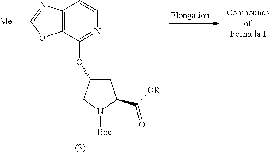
C12=C(C(OC3CC(C([OR])=O)N([Boc])C3)=NC=C1)OC([Me])=N2
